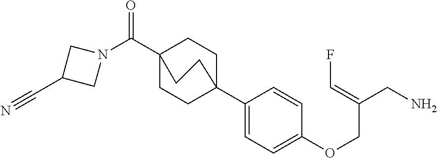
N1(C(C23CCC(C4=CC=C(OCC(CN)=CF)C=C4)(CC2)CC3)=O)CC(C#N)C1
